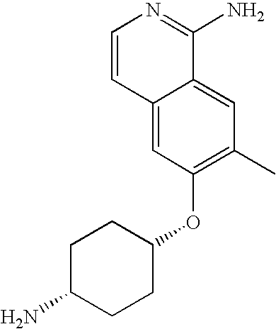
C1=CC2=CC(OC3CCC(N)CC3)=C(C)C=C2C(N)=N1
